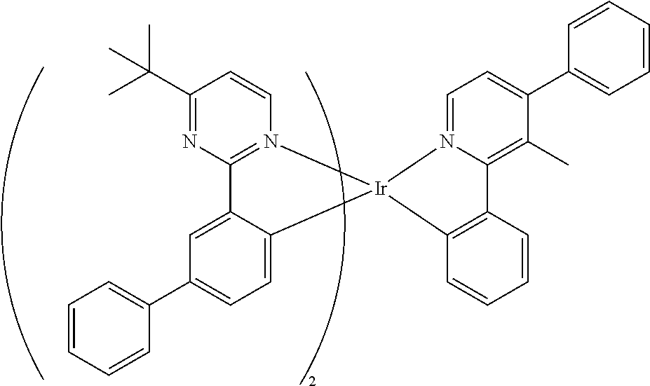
C12=N(C=CC(C(C)(C)C)=N1)[Ir]1(C3=CC=C(C4=CC=CC=C4)C=C23)C2=C(C3=C(C)C(C4=CC=CC=C4)=CC=N31)C=CC=C2
